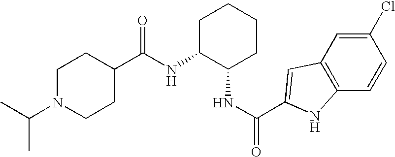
C1(C(NC2C(NC(=O)C3=CC4=C(C=CC(Cl)=C4)N3)CCCC2)=O)CCN(C(C)C)CC1
